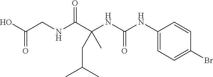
N(C(C(NC(NC1=CC=C(Br)C=C1)=O)(CC(C)C)C)=O)CC(O)=O
